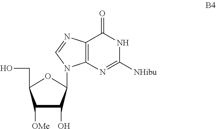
C1([OMe])C(O)C(N2C3=C(C(=O)NC([NHibu])=N3)N=C2)OC1CO
